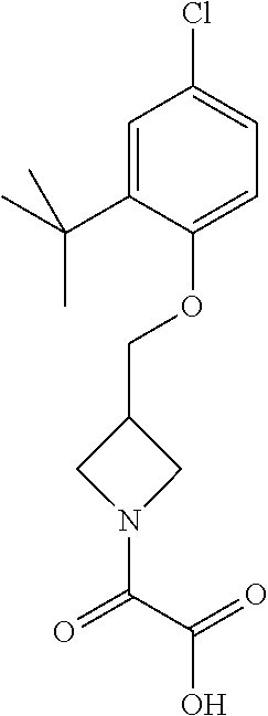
O(C1=CC=C(Cl)C=C1C(C)(C)C)CC1CN(C(C(=O)O)=O)C1
